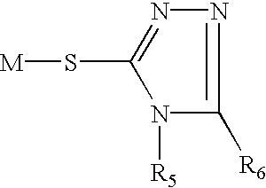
C1(S[M])=NN=C([R6])N1[R5]
